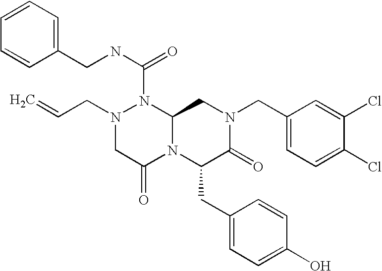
N1(C(NCC2=CC=CC=C2)=O)N(CC=C)CC(=O)N2C1CN(CC1=CC=C(Cl)C(Cl)=C1)C(=O)C2CC1=CC=C(O)C=C1
